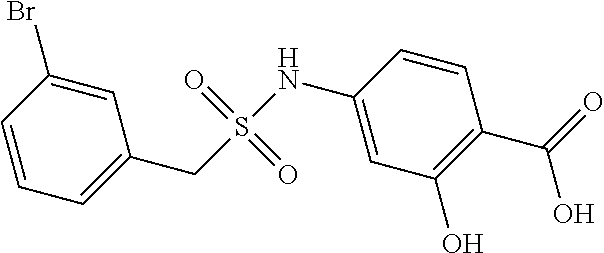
C1=CC=C(CS(NC2=CC(O)=C(C(=O)O)C=C2)(=O)=O)C=C1Br
